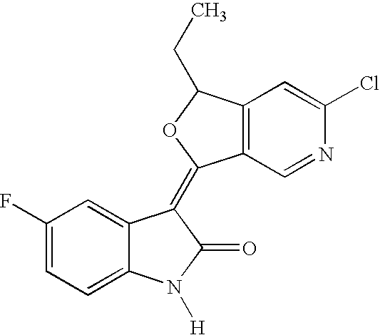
C1(F)=CC=C2C(=C1)C(=C1C3=C(C(CC)O1)C=C(Cl)N=C3)C(=O)N2[H]
